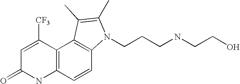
C12=C(C=CC3=C1C(C)=C(C)N3CCCNCCO)NC(=O)C=C2[CF3]
